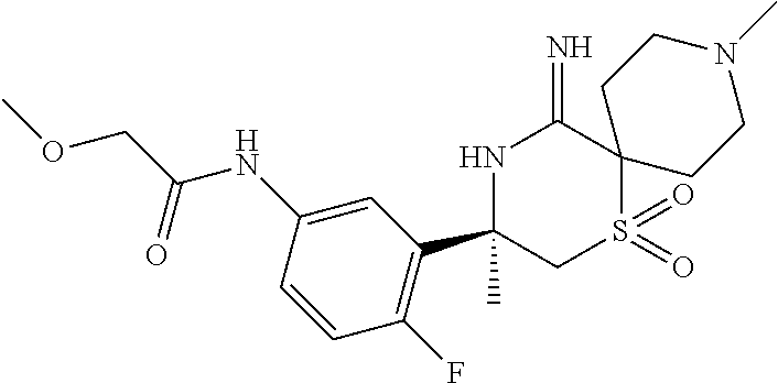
O(CC(=O)NC1=CC(C2(C)NC(=N)C3(S(=O)(=O)C2)CCN(C)CC3)=C(F)C=C1)C
